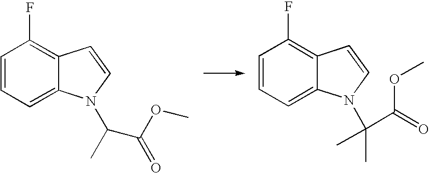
C1=CC=C2C(=C1F)C=CN2C(C)C(OC)=O.C1=CC=C2C(=C1F)C=CN2C(C)(C(=O)OC)C
